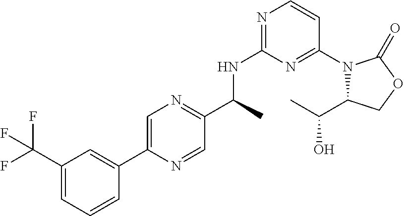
C1(C(C)NC2=NC=CC(N3C(C(O)C)COC3=O)=N2)=NC=C(C2=CC(C(F)(F)F)=CC=C2)N=C1
